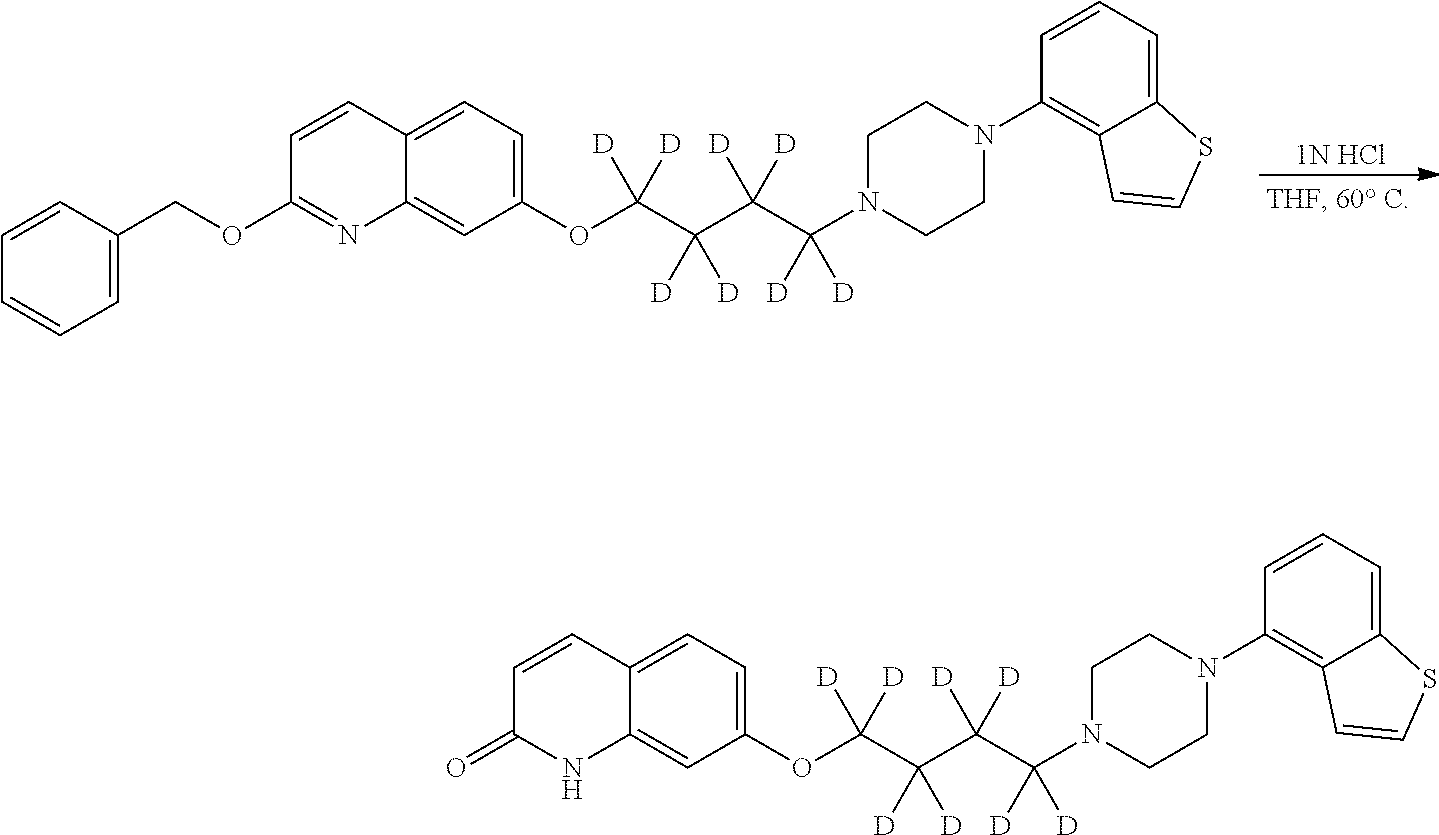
C1=CC(COC2=NC3=CC(OC(C(C(C(N4CCN(C5=C6C(=CC=C5)SC=C6)CC4)([D])[D])([D])[D])([D])[D])([D])[D])=CC=C3C=C2)=CC=C1.[1N HCl].C1(=O)NC2=CC(OC(C(C(C(N3CCN(C4=C5C(=CC=C4)SC=C5)CC3)([D])[D])([D])[D])([D])[D])([D])[D])=CC=C2C=C1
